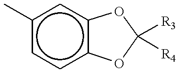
c1(C)ccc2c(c1)OC([R3])([R4])O2
